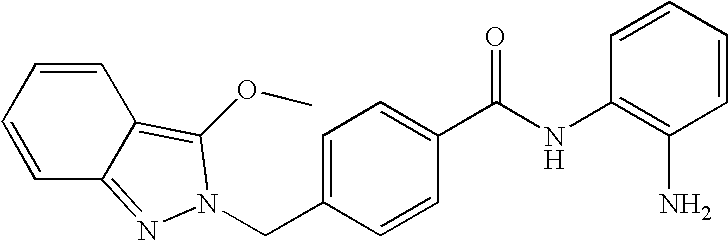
C(C1=CC=C(C(NC2=C(N)C=CC=C2)=O)C=C1)N1N=C2C=CC=CC2=C1OC
